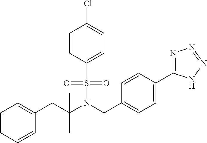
C(C(N(CC1=CC=C(C2=NN=NN2)C=C1)S(=O)(=O)C1=CC=C(Cl)C=C1)(C)C)C1=CC=CC=C1
